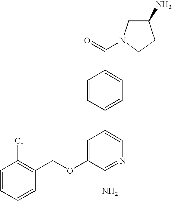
C1=CC=CC(COC2=CC(C3=CC=C(C(=O)N4CC(N)CC4)C=C3)=CN=C2N)=C1Cl
